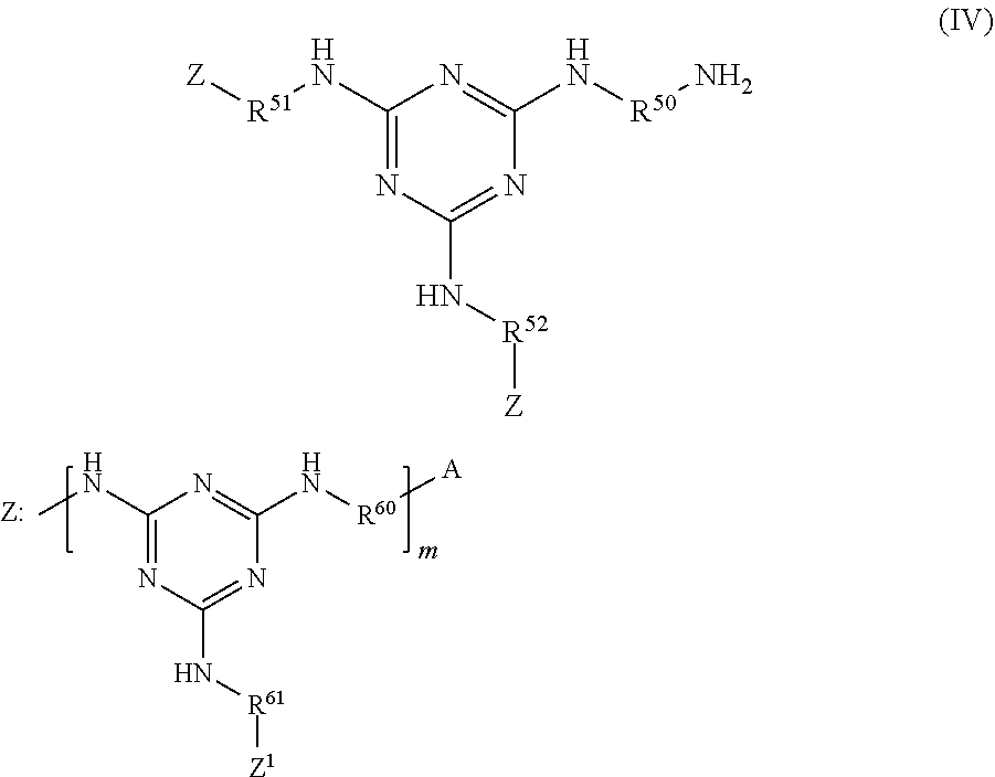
C1(NC)=NC(N[R61][Z1])=NC(N[R60][A])=N1.C1(N[R51][Z])=NC(N[R52][Z])=NC(N[R50]N)=N1
